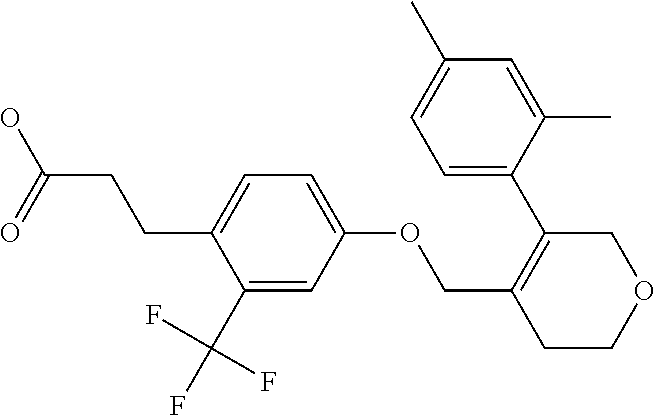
C1=C(C)C=C(C)C(C2=C(COC3=CC=C(CCC(=O)O)C(C(F)(F)F)=C3)CCOC2)=C1
